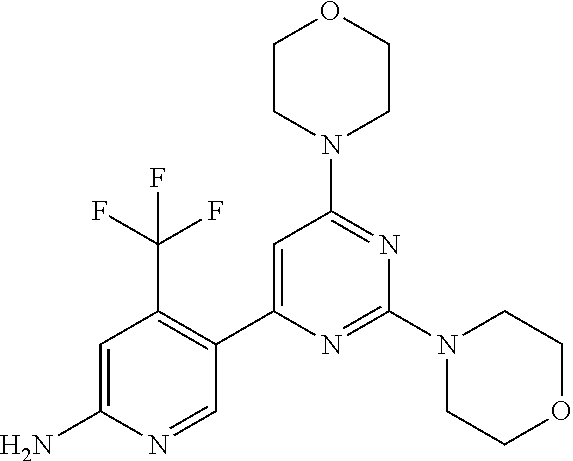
C1=C(N)N=CC(C2=CC(N3CCOCC3)=NC(N3CCOCC3)=N2)=C1C(F)(F)F
